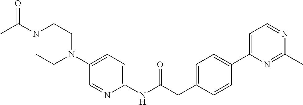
N1(C(C)=O)CCN(C2=CC=C(NC(CC3=CC=C(C4=CC=NC(C)=N4)C=C3)=O)N=C2)CC1
